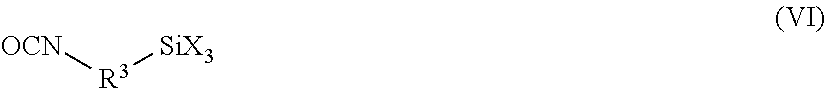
[R3]([SiX3])[OCN]
